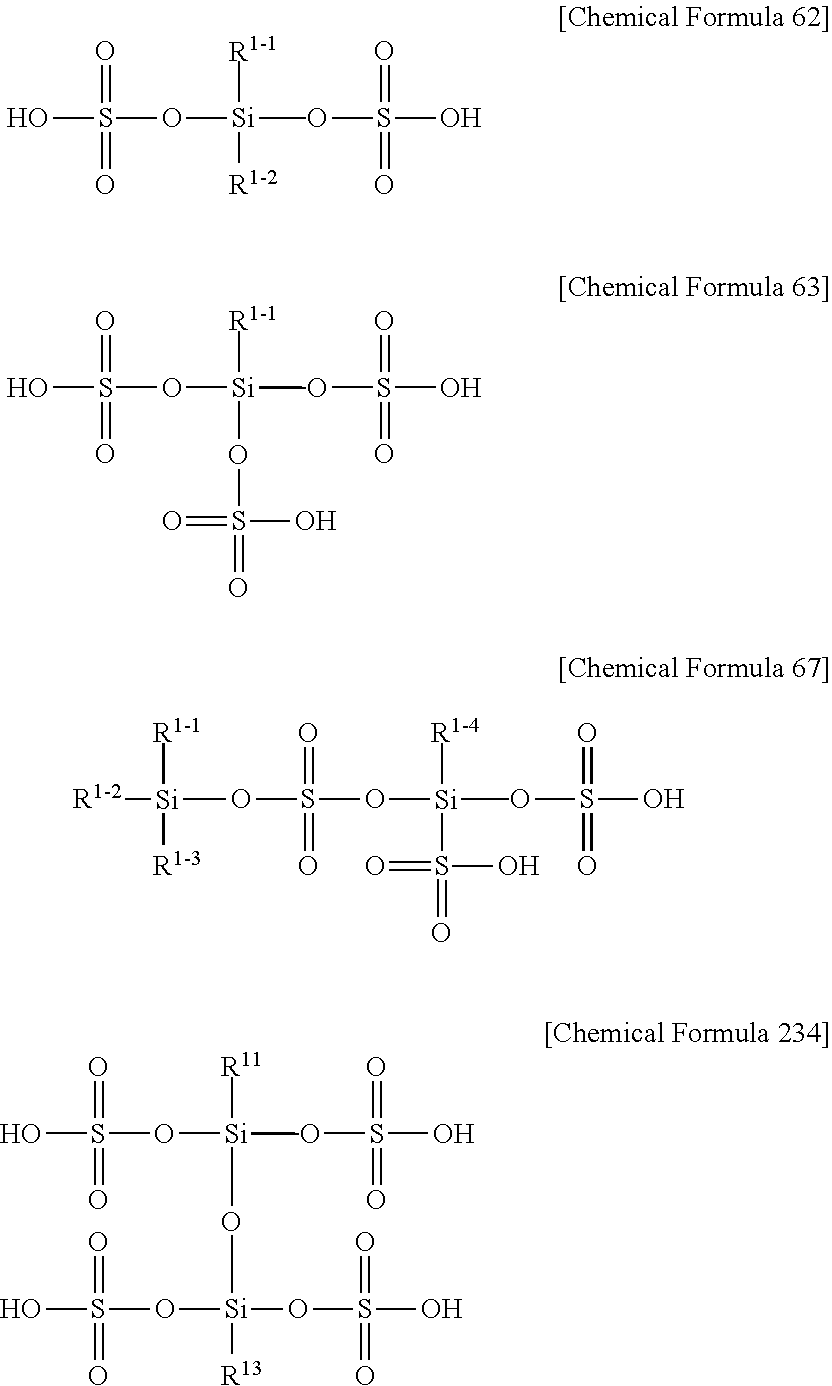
OS(O[Si](OS(O)(=O)=O)(C)([R1-2])[R1-1])(=O)=O.OS(O[Si](OS(O)(=O)=O)(C)(OS(=O)(O)=O)[R1-1])(=O)=O.[R1-2][Si](OS(O[Si](OS(O)(=O)=O)(C)(S(=O)(O)=O)[R1-4])(=O)=O)([R1-1])[R1-3].OS(O[Si](OS(O)(=O)=O)(C)(O[Si]([R13])(OS(O)(=O)=O)OS(=O)(=O)O)[R11])(=O)=O
